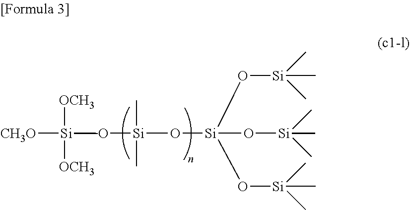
[CH3O][Si]([OCH3])([OCH3])(O[Si](O[Si](O[Si](C)(C)C)(O[Si](C)(C)C)O[Si](C)(C)C)(C)C)C
